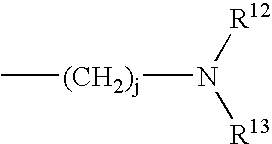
C[(CH2)j]N([R13])[R12]
